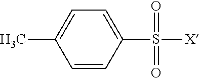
C1=CC(S([X])(=O)=O)=CC=C1C
